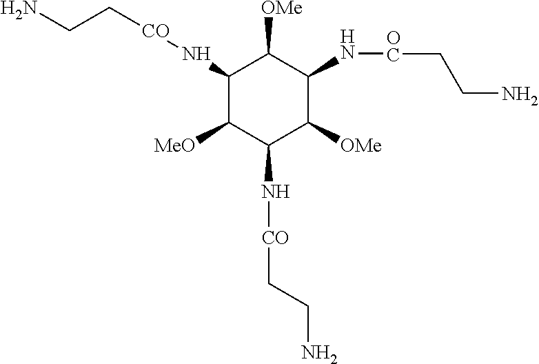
C1(N[CO]CCN)C([MeO])C(N[CO]CCN)C([OMe])C(N[OC]CCN)C1[OMe]
